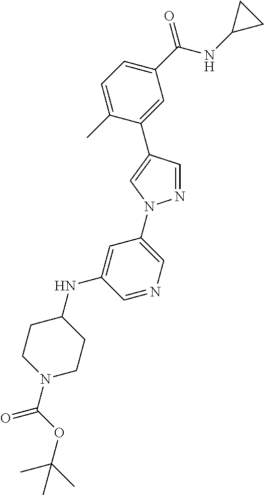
C1=C(C)C(C2=CN(C3=CN=CC(NC4CCN(C(=O)OC(C)(C)C)CC4)=C3)N=C2)=CC(C(NC2CC2)=O)=C1
